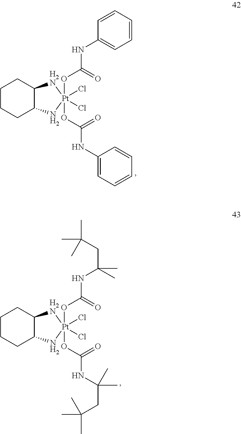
C1CCC2C(C1)[H2N][Pt](OC(=O)NC1=CC=CC=C1)(OC(=O)NC1=CC=CC=C1)(Cl)(Cl)N2.C1CCC2C(C1)[H2N][Pt](OC(=O)NC(C)(C)CC(C)(C)C)(OC(=O)NC(C)(C)CC(C)(C)C)(Cl)(Cl)N2
